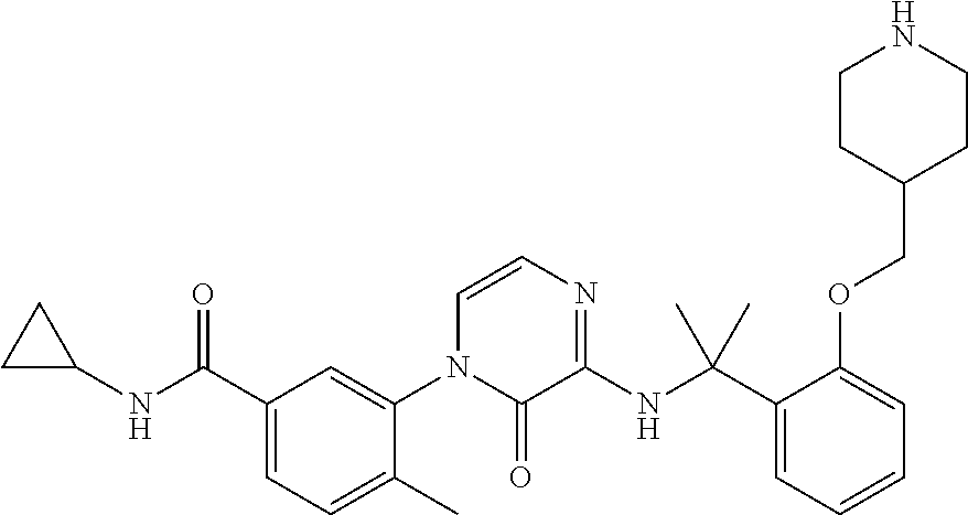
C1(C(NC2CC2)=O)=CC=C(C)C(N2C(=O)C(NC(C3=CC=CC=C3OCC3CCNCC3)(C)C)=NC=C2)=C1
